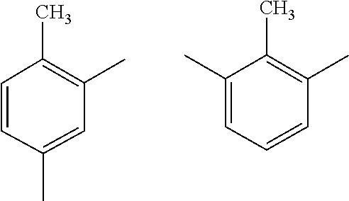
C1=CC(C)=C(C)C=C1C.CC1=CC=CC(C)=C1C
